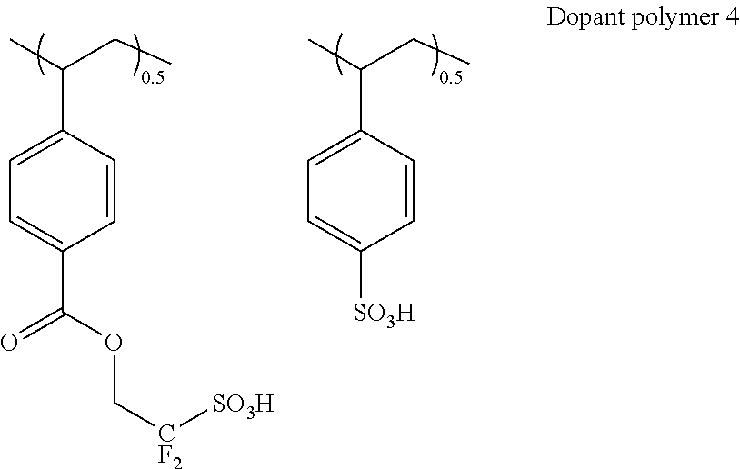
C1(C(C)CC)=CC=C(C(=O)OC[CF2][SO3H])C=C1.C1(C(C)CC)=CC=C([SO3H])C=C1
